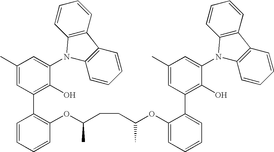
C1(C)=CC(C2=C(OC(CCC(OC3=CC=CC=C3C3=C(O)C(N4C5=C(C6=C4C=CC=C6)C=CC=C5)=CC(C)=C3)C)C)C=CC=C2)=C(O)C(N2C3=C(C4=C2C=CC=C4)C=CC=C3)=C1
